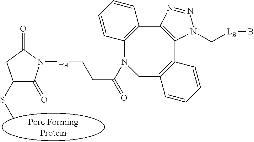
C1(SC)C(=O)N([LA]CCC(=O)N2CC3=C(C4=C(C5=C2C=CC=C5)N=NN4C[LB]B)C=CC=C3)C(=O)C1
